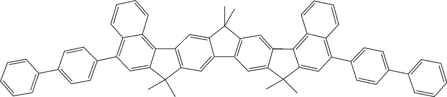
C1=CC2=C(C3=CC=C(C4=CC=CC=C4)C=C3)C=C3C(C)(C)C4=CC5=C(C(C)(C)C6=CC7=C(C(C)(C)C8=CC(C9=CC=C(C%10=CC=CC=C%10)C=C9)=C9C=CC=CC9=C87)C=C65)C=C4C3=C2C=C1
